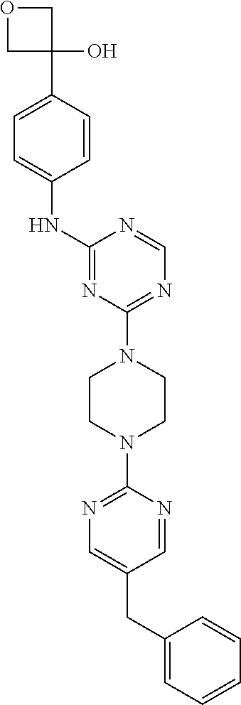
C1(CC2=CC=CC=C2)=CN=C(N2CCN(C3=NC=NC(NC4=CC=C(C5(O)COC5)C=C4)=N3)CC2)N=C1
